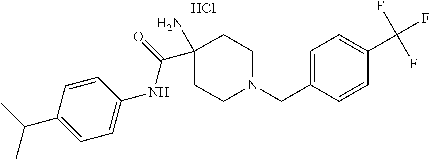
CC(C1=CC=C(NC(=O)C2(N)CCN(CC3=CC=C(C(F)(F)F)C=C3)CC2)C=C1)C.Cl
